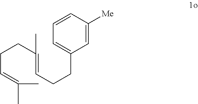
C1=C(CCC=C(CCC=C(C)C)C)C=C([Me])C=C1
